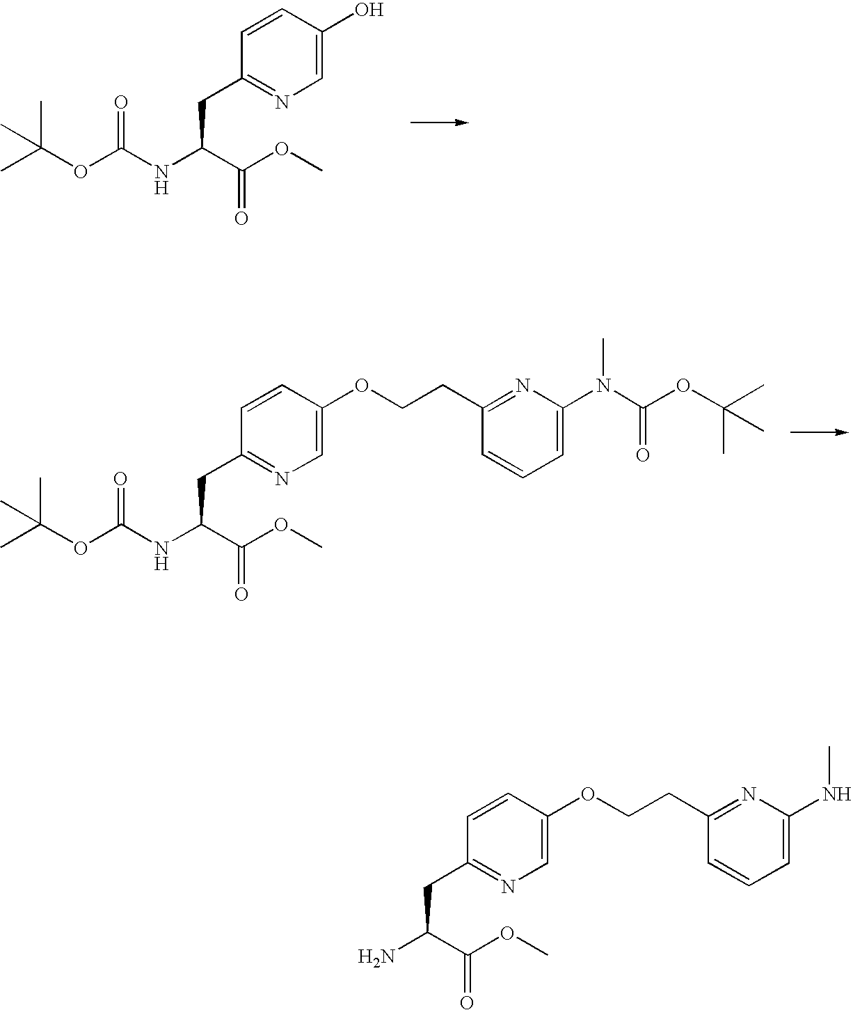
C1=C(O)C=CC(CC(C(OC)=O)NC(OC(C)(C)C)=O)=N1.C1=C(OCCC2=NC(N(C(OC(C)(C)C)=O)C)=CC=C2)C=CC(CC(C(OC)=O)NC(=O)OC(C)(C)C)=N1.C1=C(OCCC2=NC(NC)=CC=C2)C=CC(CC(C(OC)=O)N)=N1
